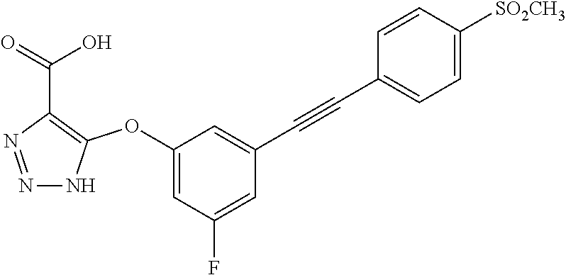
N1=NC(C(=O)O)=C(OC2=CC(F)=CC(C#CC3=CC=C([SO2CH3])C=C3)=C2)N1
